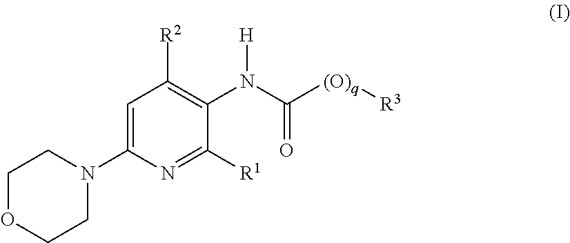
C1OCCN(C2=CC([R2])=C(N(C([(O)q][R3])=O)[H])C([R1])=N2)C1
